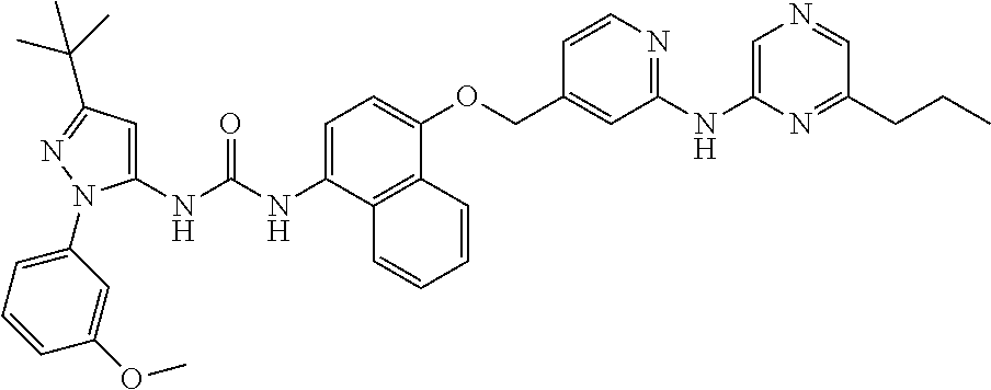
C1=C(NC(NC2=CC(C(C)(C)C)=NN2C2=CC=CC(OC)=C2)=O)C2=C(C(OCC3=CC(NC4=CN=CC(CCC)=N4)=NC=C3)=C1)C=CC=C2
